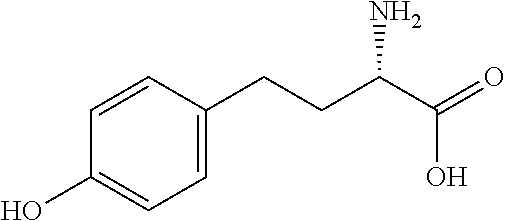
C1=CC(CCC(C(O)=O)N)=CC=C1O
